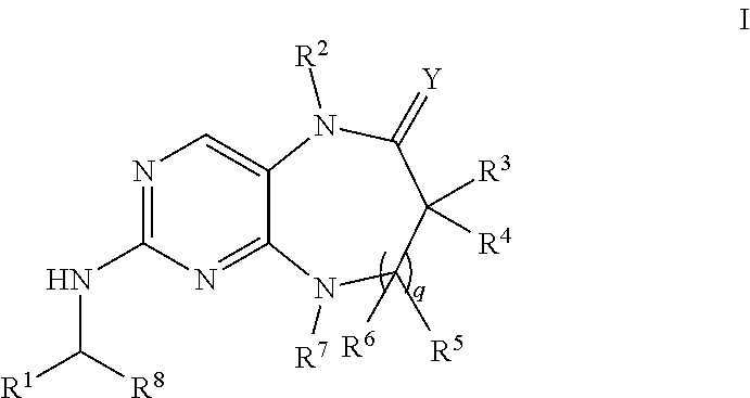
N1=C(NC([R1])[R8])N=C2C(=C1)N([R2])C(=[Y])C([R3])([R4])C([R6])([R5])N2[R7]
